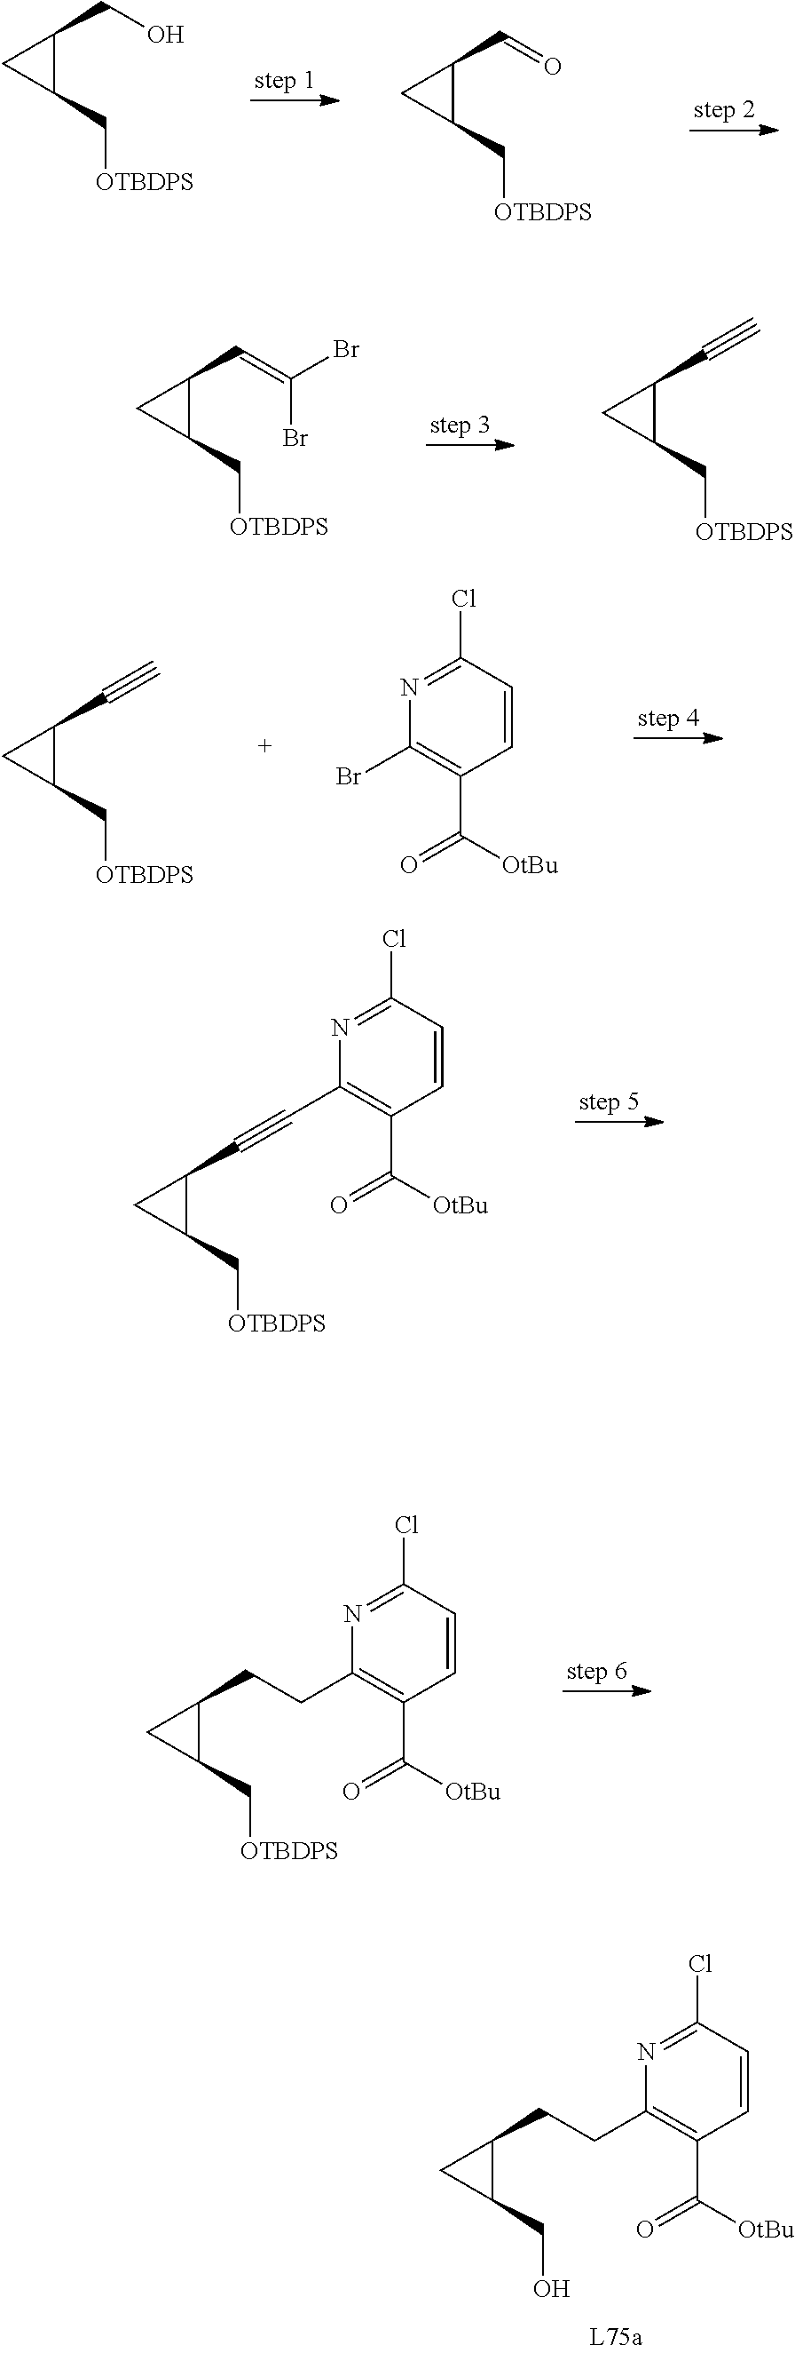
N1=C(Cl)C=CC(C(=O)[OtBu])=C1CCC1CC1CO.C1(C[OTBDPS])C(CO)C1.C1(C[OTBDPS])C(C=O)C1.C1(C[OTBDPS])C(C=C(Br)Br)C1.C1(C[OTBDPS])C(C#C)C1.C1(C[OTBDPS])C(C#C)C1.N1=C(Cl)C=CC(C(=O)[OtBu])=C1Br.N1=C(Cl)C=CC(C(=O)[OtBu])=C1C#CC1CC1C[OTBDPS].N1=C(Cl)C=CC(C(=O)[OtBu])=C1CCC1CC1C[OTBDPS]
